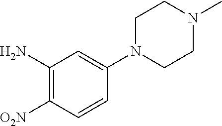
C1(N)=C([O2N])C=CC(N2CCN(C)CC2)=C1
